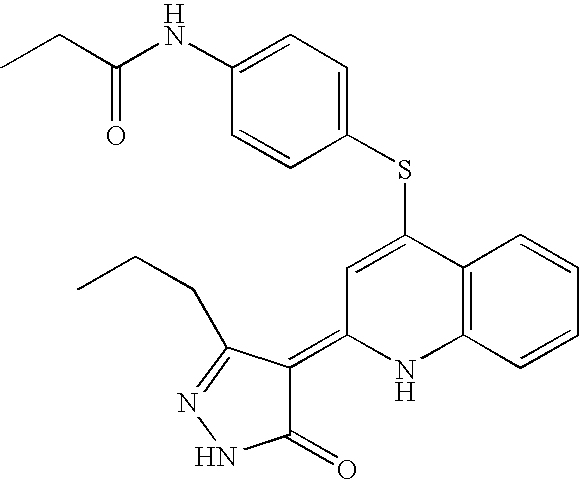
S(C1=CC(=C2C(=O)NN=C2CCC)NC2=C1C=CC=C2)C1=CC=C(NC(CC)=O)C=C1
